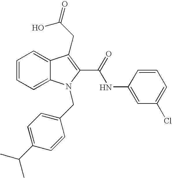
C1=CC=C2C(=C1)C(CC(=O)O)=C(C(=O)NC1=CC(Cl)=CC=C1)N2CC1=CC=C(C(C)C)C=C1
